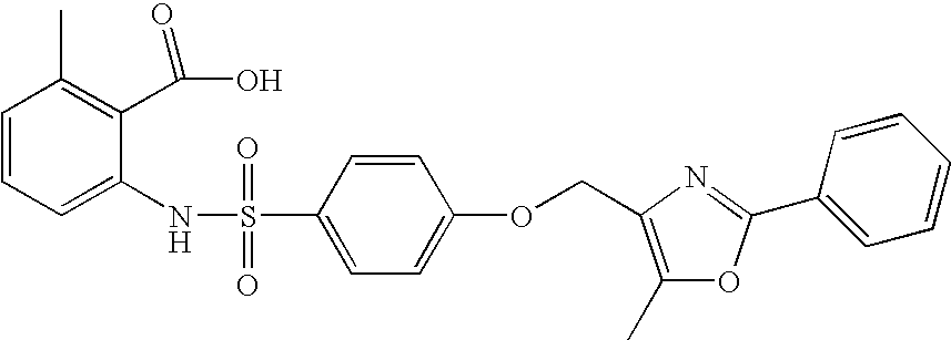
C1=CC=C(NS(C2=CC=C(OCC3=C(C)OC(C4=CC=CC=C4)=N3)C=C2)(=O)=O)C(C(O)=O)=C1C
